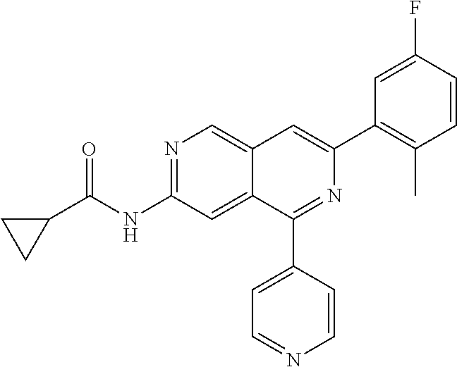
C1C(C(NC2=NC=C3C(=C2)C(C2=CC=NC=C2)=NC(C2=C(C)C=CC(F)=C2)=C3)=O)C1
